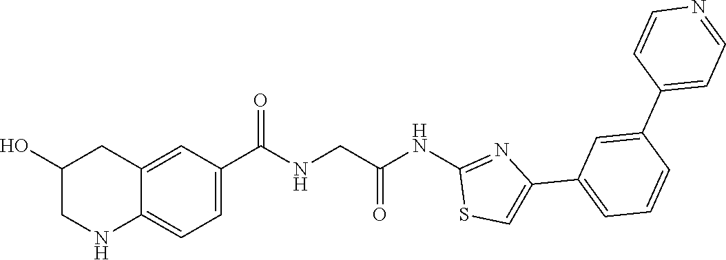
C12=CC(C(=O)NCC(NC3=NC(C4=CC=CC(C5=CC=NC=C5)=C4)=CS3)=O)=CC=C1NCC(O)C2
